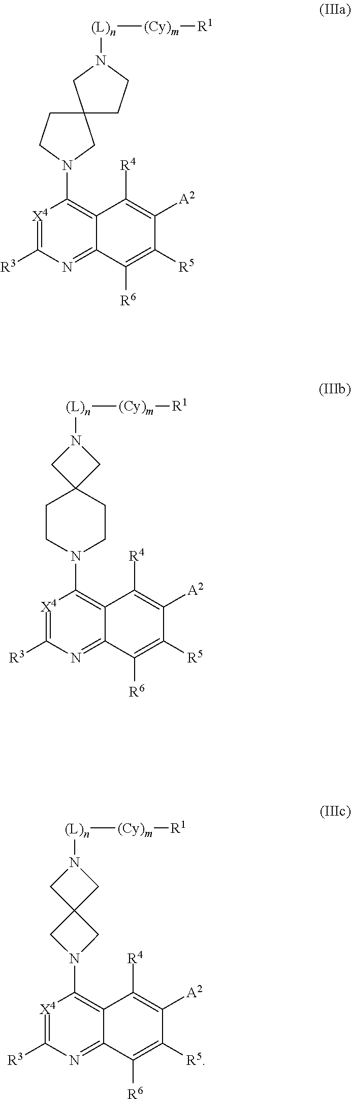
[X4]1=C([R3])N=C2C(=C1N1CC3(CC1)CCN([(L)n][(Cy)m][R1])C3)C([R4])=C([A2])C([R5])=C2[R6].[X4]1=C([R3])N=C2C(=C1N1CCC3(CC1)CN([(L)n][(Cy)m][R1])C3)C([R4])=C([A2])C([R5])=C2[R6].[X4]1=C([R3])N=C2C(=C1N1CC3(C1)CN([(L)n][(Cy)m][R1])C3)C([R4])=C([A2])C([R5])=C2[R6]
